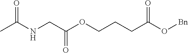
C(NCC(OCCCC(O[Bn])=O)=O)(C)=O
